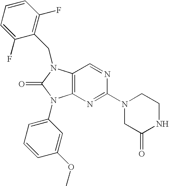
C12=C(N(CC3=C(F)C=CC=C3F)C(=O)N1C1=CC=CC(OC)=C1)C=NC(N1CC(=O)NCC1)=N2
